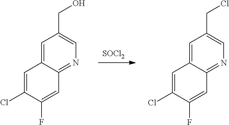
C1=C2C(=NC=C1CCl)C=C(F)C(Cl)=C2.C1=C2C(=NC=C1CO)C=C(F)C(Cl)=C2.[SOCl2]
